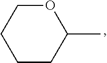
C1CC(C)OCC1
